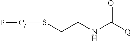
[Q]C(NCCS[Ct]P)=O
